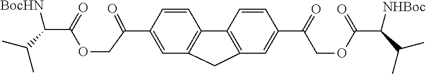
C1=CC2=C(C=C1C(COC(C(C(C)C)[BocHN])=O)=O)CC1=C2C=CC(C(=O)COC(C([NHBoc])C(C)C)=O)=C1
